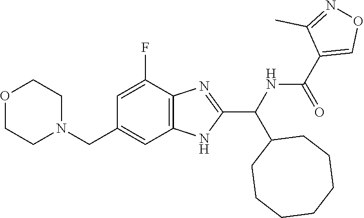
C1(F)=CC(CN2CCOCC2)=CC2=C1N=C(C(NC(C1=CON=C1C)=O)C1CCCCCCC1)N2
